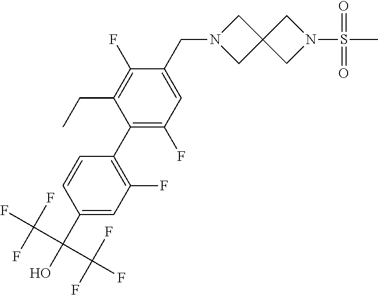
C1(C(O)(C(F)(F)F)C(F)(F)F)=CC(F)=C(C2=C(F)C=C(CN3CC4(C3)CN(S(C)(=O)=O)C4)C(F)=C2CC)C=C1
